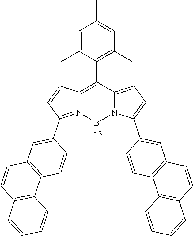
C1=C(C)C(C2=C3N(=C(C4=CC5=C(C=C4)C4=C(C=C5)C=CC=C4)C=C3)[BF2]N3C2=CC=C3C2=CC3=C(C=C2)C2=C(C=C3)C=CC=C2)=C(C)C=C1C
